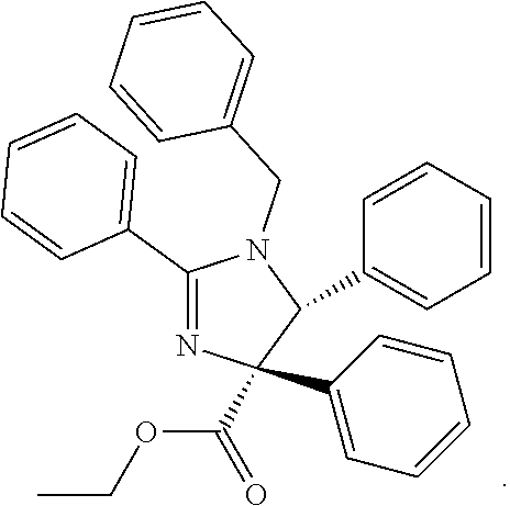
C1(C2=CC=CC=C2)=NC(C2=CC=CC=C2)(C(OCC)=O)C(C2=CC=CC=C2)N1CC1=CC=CC=C1
